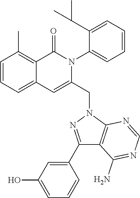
C1=CC=C2C(=C1C)C(=O)N(C1=CC=CC=C1C(C)C)C(CN1C3=C(C(N)=NC=N3)C(C3=CC(O)=CC=C3)=N1)=C2
